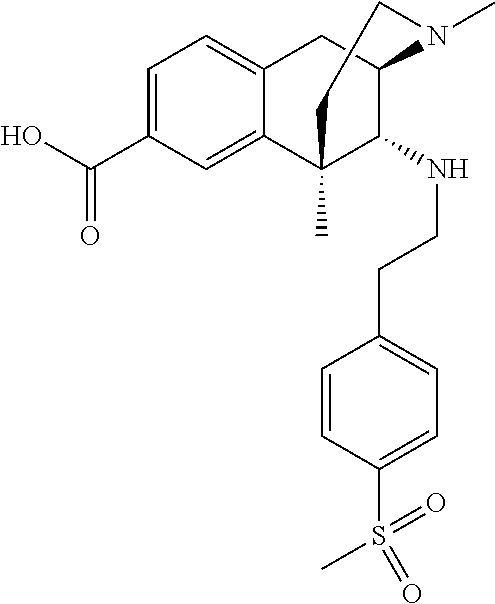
C1=C(C(O)=O)C=C2C(=C1)CC1C(NCCC3=CC=C(S(C)(=O)=O)C=C3)C2(C)CCN1C
